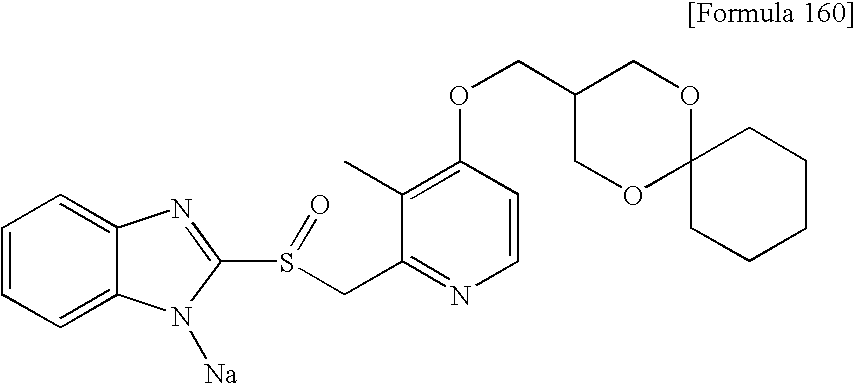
C1=CC=C2C(=C1)N=C(S(CC1=NC=CC(OCC3COC4(OC3)CCCCC4)=C1C)=O)N2[Na]
